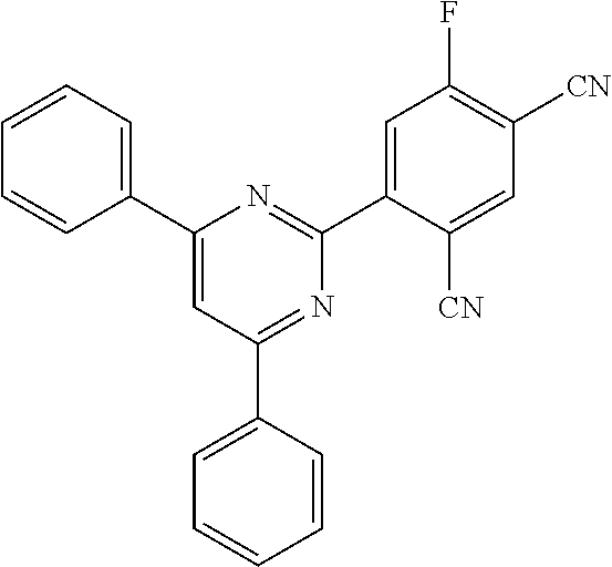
C1(C2=NC(C3=CC=CC=C3)=CC(C3=CC=CC=C3)=N2)=CC(F)=C([CN])C=C1[CN]
